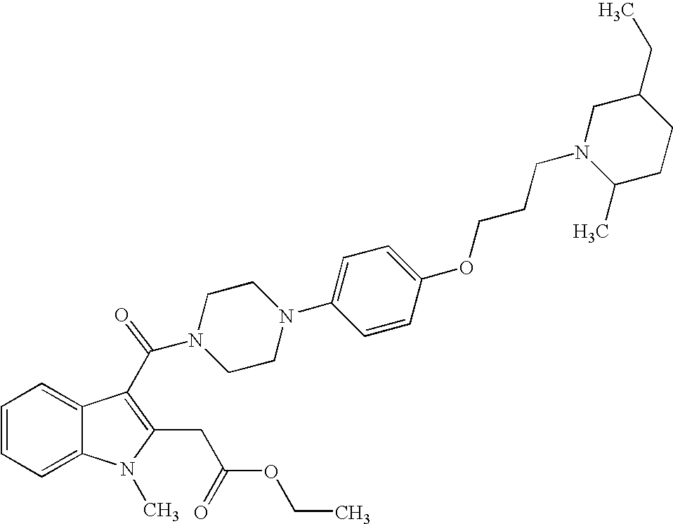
C1=CC=C2C(=C1)N(C)C(CC(OCC)=O)=C2C(N1CCN(C2=CC=C(OCCCN3C(C)CCC(CC)C3)C=C2)CC1)=O
